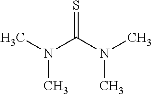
CN(C(N(C)C)=S)C
